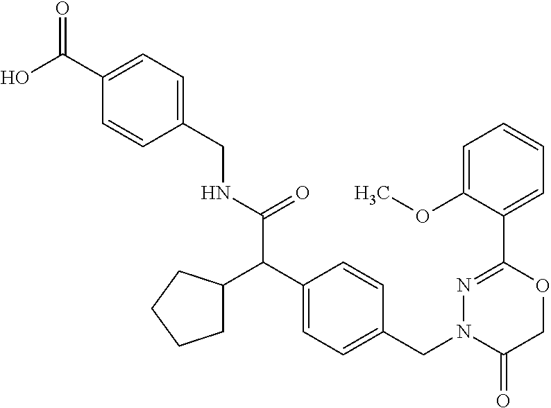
C1=CC(CNC(C(C2=CC=C(CN3C(=O)COC(C4=CC=CC=C4OC)=N3)C=C2)C2CCCC2)=O)=CC=C1C(O)=O
